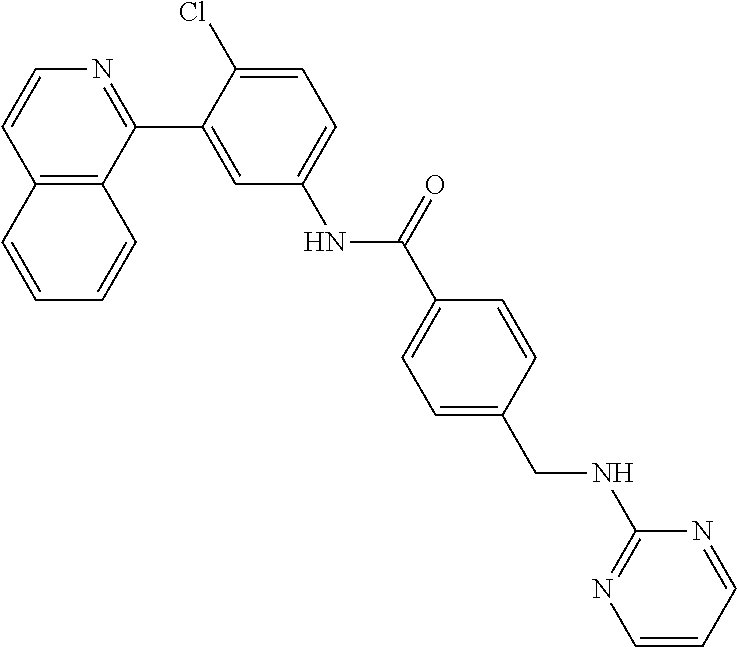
C12=C(C(C3=CC(NC(C4=CC=C(CNC5=NC=CC=N5)C=C4)=O)=CC=C3Cl)=NC=C1)C=CC=C2
